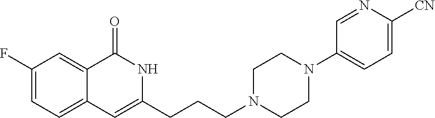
C1(F)=CC=C2C(=C1)C(=O)NC(CCCN1CCN(C3=CC=C([CN])N=C3)CC1)=C2
